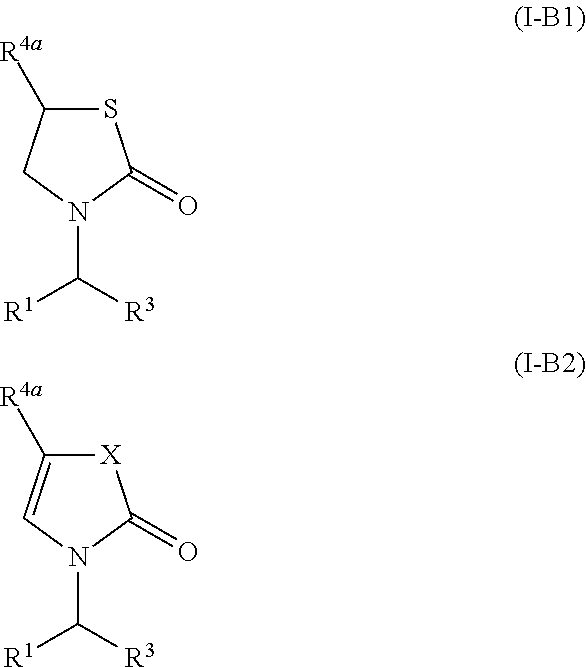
S1C([R4a])CN(C([R3])[R1])C1=O.[X]1C([R4a])=CN(C([R3])[R1])C1=O
